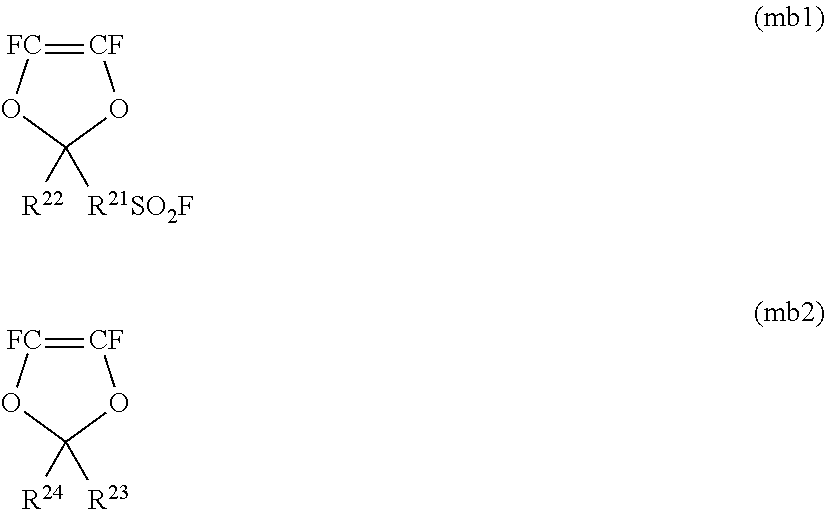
[CF]1=[FC]OC([R22])([R21SO2F])O1.[CF]1=[FC]OC([R24])([R23])O1
